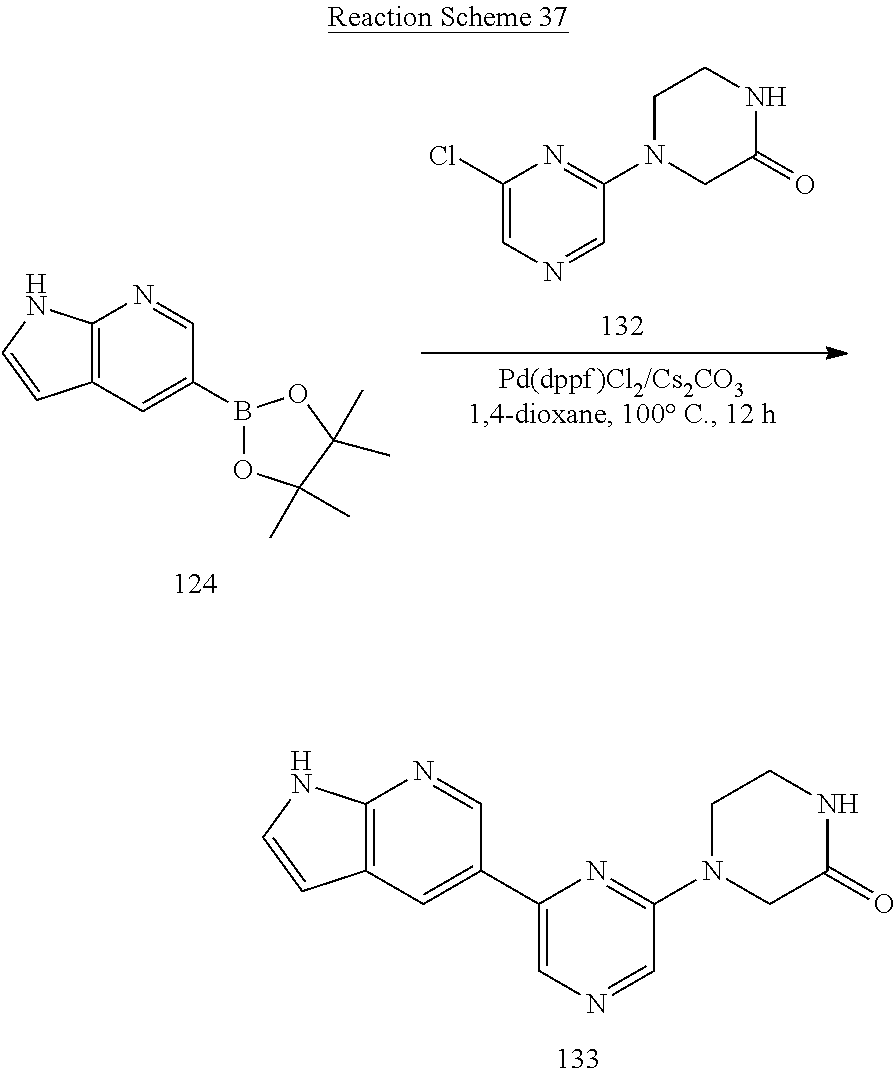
N1=C(N2CCNC(=O)C2)C=NC=C1Cl.C12=C(C=C(B3OC(C)(C)C(C)(C)O3)C=N1)C=CN2.C12=C(C=C(C3=CN=CC(N4CCNC(=O)C4)=N3)C=N1)C=CN2
